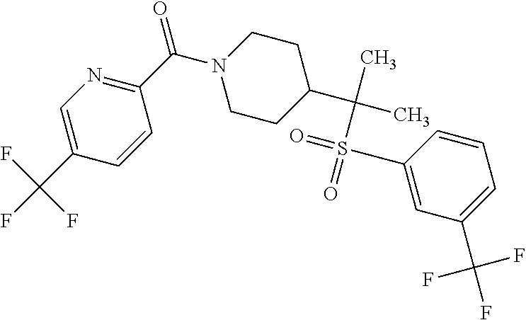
C1=C(C(F)(F)F)C=CC(C(N2CCC(C(C)(C)S(=O)(=O)C3=CC(C(F)(F)F)=CC=C3)CC2)=O)=N1
